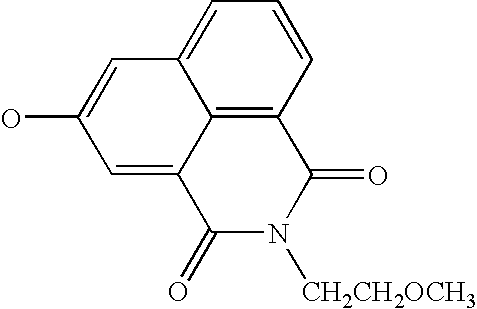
C12=C3C=CC=C1C=C(O)C=C2C(=O)N([CH2CH2OCH3])C3=O
